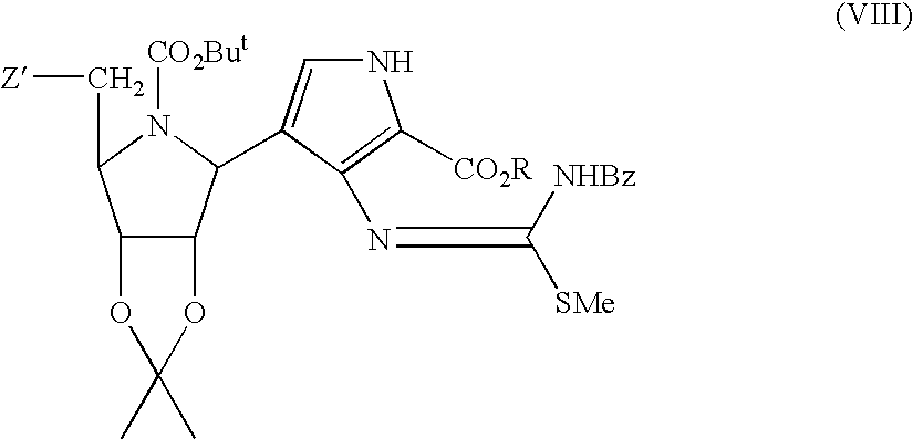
C12C(C(C3=CNC([CO2R])=C3N=C([SMe])[NHBz])N([CO2But])C1C[Z])OC(C)(C)O2
